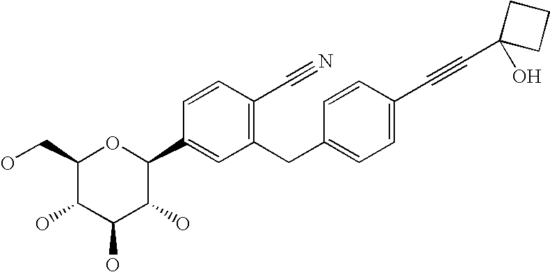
C1(CO)C(O)C(O)C(O)C(C2=CC(CC3=CC=C(C#CC4(O)CCC4)C=C3)=C(C#N)C=C2)O1
